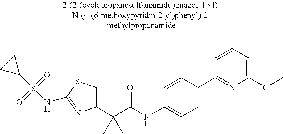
C1(C(C(NC2=CC=C(C3=NC(OC)=CC=C3)C=C2)=O)(C)C)=CSC(NS(C2CC2)(=O)=O)=N1
